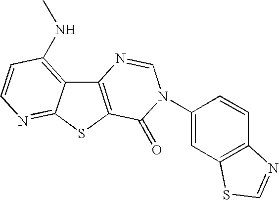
C12=C(SC3=NC=CC(NC)=C13)C(=O)N(C1=CC3=C(C=C1)N=CS3)C=N2
